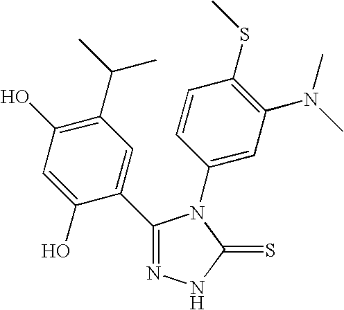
C1(C2=CC(C(C)C)=C(O)C=C2O)=NNC(=S)N1C1=CC(N(C)C)=C(SC)C=C1
